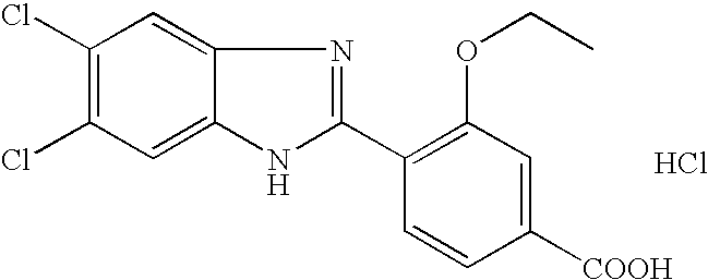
C1(Cl)=C(Cl)C=C2C(=C1)N=C(C1=C(OCC)C=C([COOH])C=C1)N2.Cl
